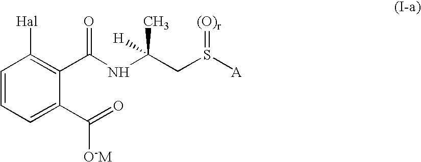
C1=CC=C(C(=O)[O-M])C(C(NC(CS([A])=[(O)r])(C)[H])=O)=C1[Hal]
